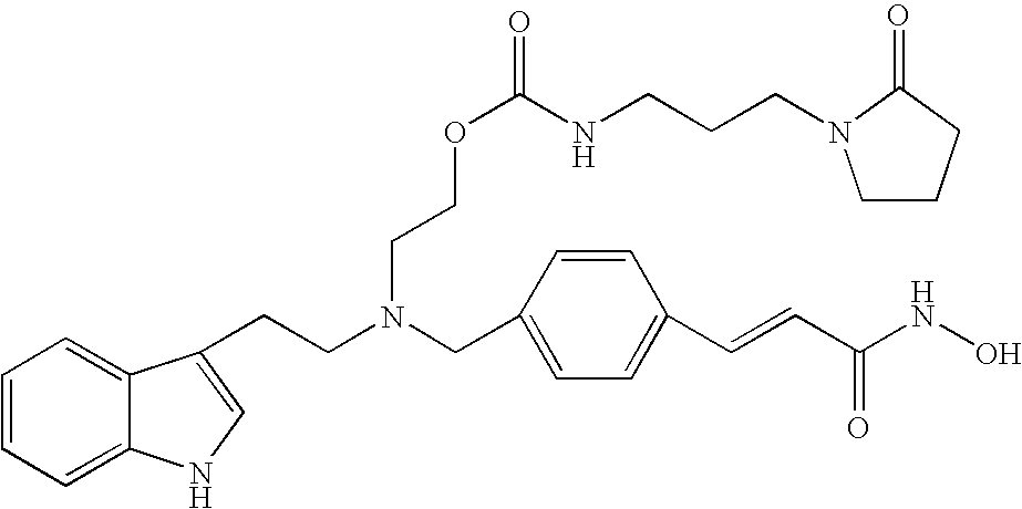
C1=CC=C2C(=C1)C(CCN(CC1=CC=C(C=CC(NO)=O)C=C1)CCOC(=O)NCCCN1CCCC1=O)=CN2
